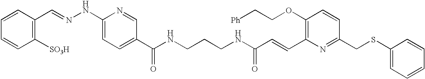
C1=CC([SO3H])=C(C=NNC2=CC=C(C(NCCCNC(=O)C=CC3=C(OCC[Ph])C=CC(CSC4=CC=CC=C4)=N3)=O)C=N2)C=C1
